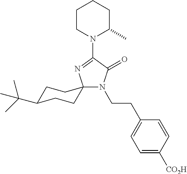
C1C(C(C)(C)C)CCC2(C1)N(CCC1=CC=C([CO2H])C=C1)C(=O)C(N1C(C)CCCC1)=N2
